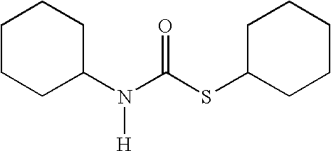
C1CCC(N(C(SC2CCCCC2)=O)[H])CC1
